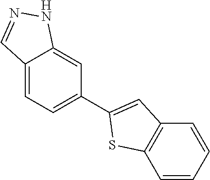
C12=CC=C(C3=CC4=C(C=CC=C4)S3)C=C1NN=C2
